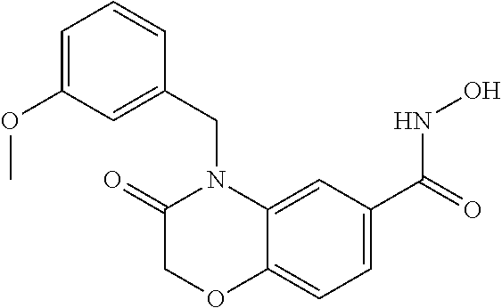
C1=C(C(=O)NO)C=C2C(=C1)OCC(=O)N2CC1=CC(OC)=CC=C1
